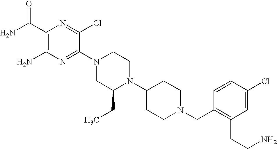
C1(C(N)=O)=C(N)N=C(N2CC(CC)N(C3CCN(CC4=C(CCN)C=C(Cl)C=C4)CC3)CC2)C(Cl)=N1
